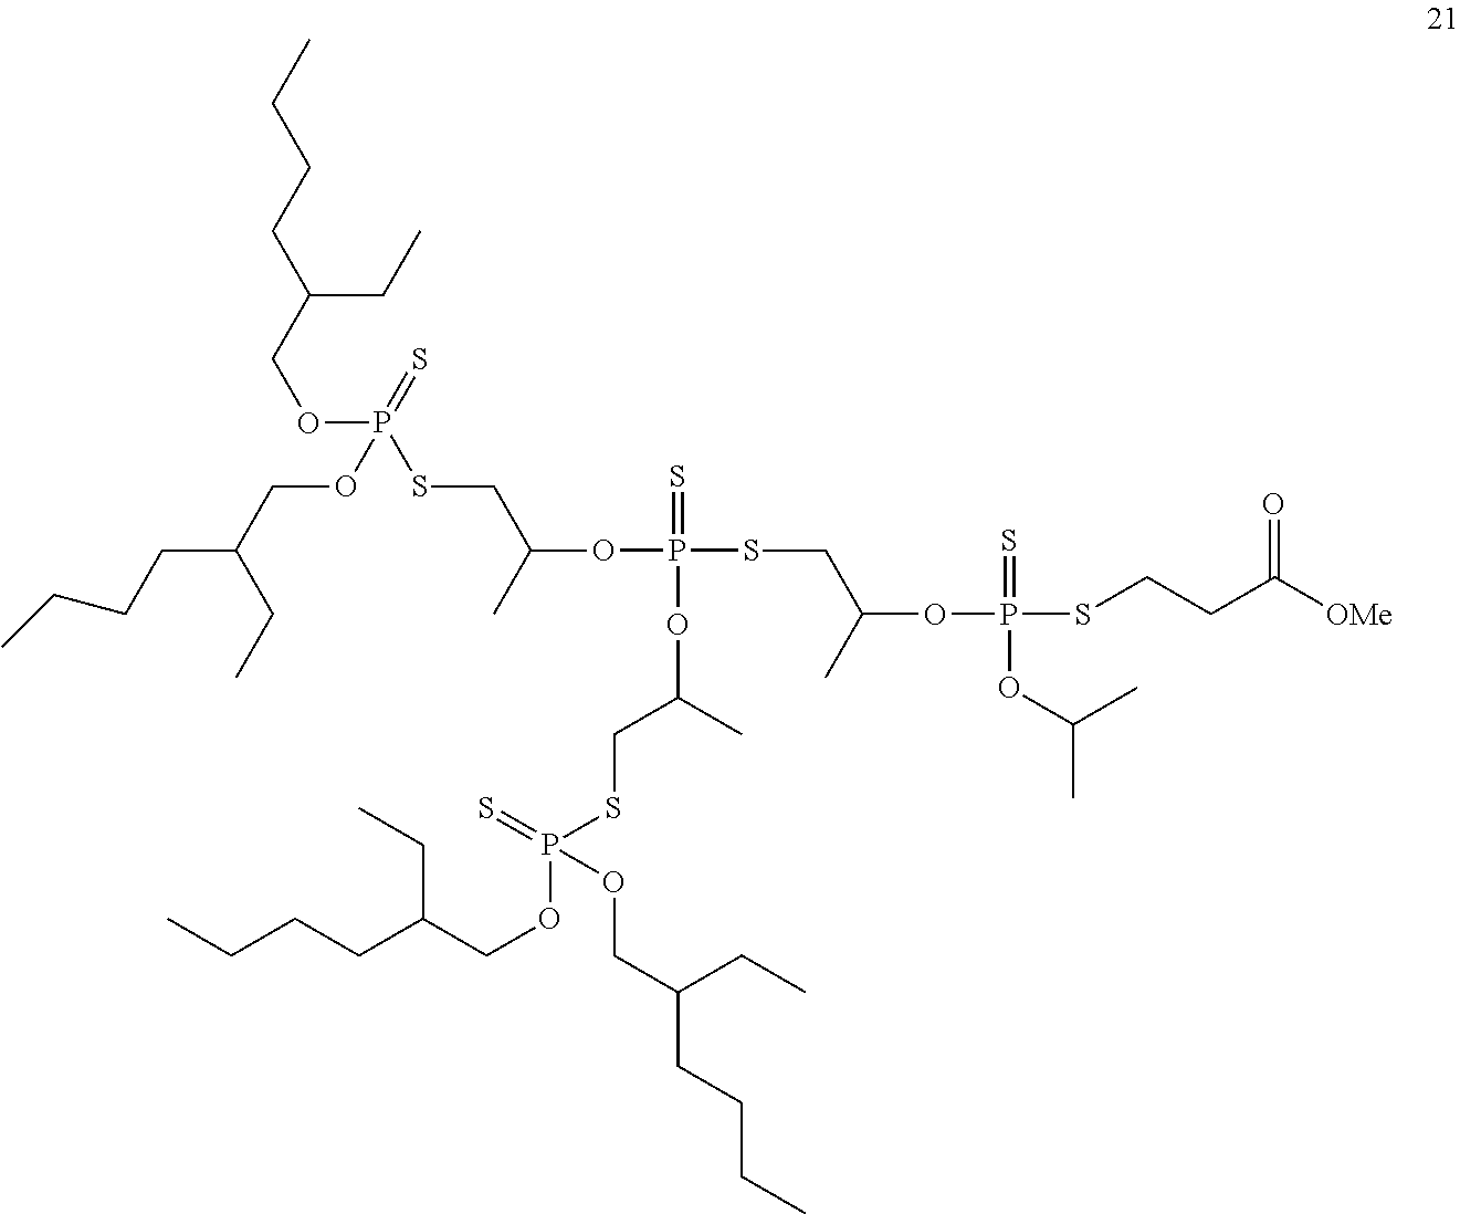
CCCCC(COP(SCC(OP(SCC(OP(SCCC([OMe])=O)(=S)OC(C)C)C)(=S)OC(CSP(OCC(CC)CCCC)(=S)OCC(CCCC)CC)C)C)(=S)OCC(CCCC)CC)CC
